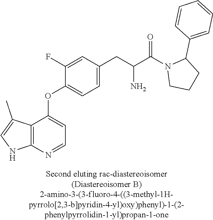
C1(F)=CC(CC(C(N2CCCC2C2=CC=CC=C2)=O)N)=CC=C1OC1=CC=NC2=C1C(C)=CN2
